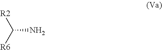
C(N)([R6])[R2]
